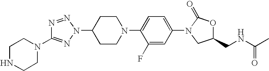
N1(C2CCN(C3=CC=C(N4CC(CNC(C)=O)OC4=O)C=C3F)CC2)N=NC(N2CCNCC2)=N1
